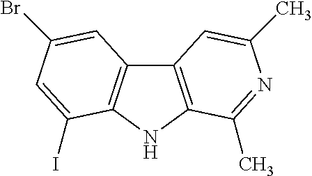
C12=C(NC3=C1C=C(Br)C=C3I)C(C)=NC(C)=C2
